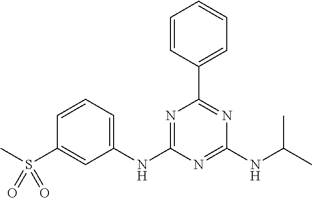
C1=CC(C2=NC(NC(C)C)=NC(NC3=CC=CC(S(C)(=O)=O)=C3)=N2)=CC=C1
